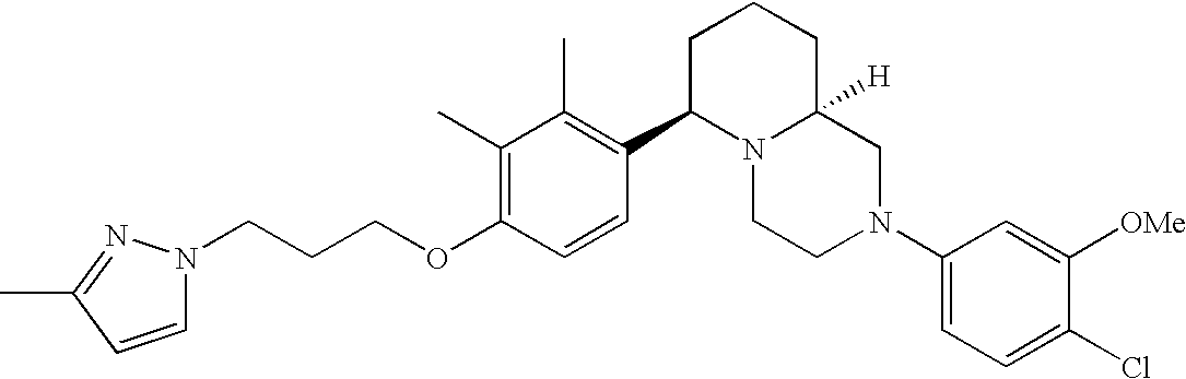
C1(C)=C(OCCCN2C=CC(C)=N2)C=CC(C2N3C([H])(CCC2)CN(C2=CC=C(Cl)C([OMe])=C2)CC3)=C1C
